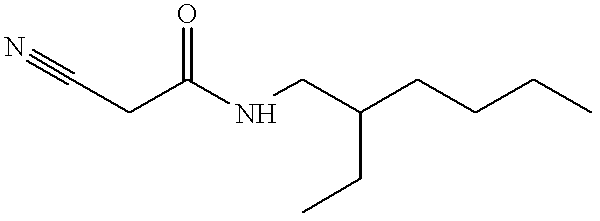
C(CC(NCC(CCCC)CC)=O)#N
